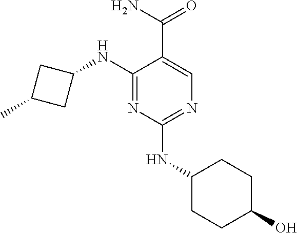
C1(NC2CC(C)C2)=NC(NC2CCC(O)CC2)=NC=C1C(N)=O
